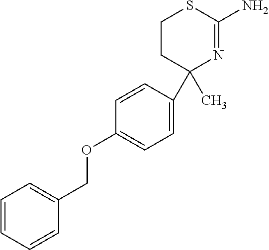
C1(C)(C2=CC=C(OCC3=CC=CC=C3)C=C2)N=C(N)SCC1
